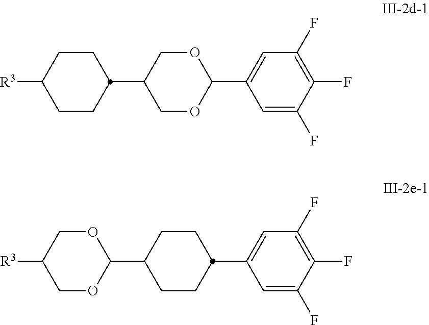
C1CC([R3])CCC1C1COC(C2=CC(F)=C(F)C(F)=C2)OC1.O1CC([R3])COC1C1CCC(C2=CC(F)=C(F)C(F)=C2)CC1
